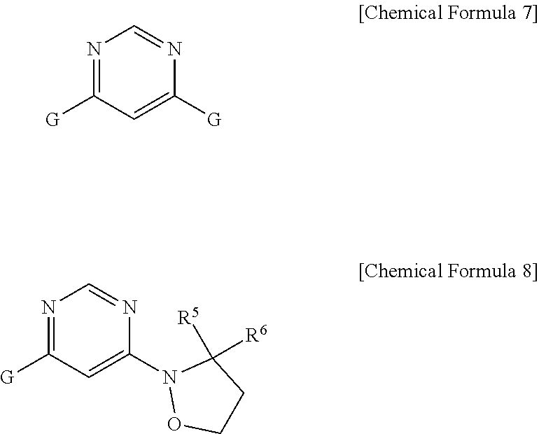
N1=C([G])C=C([G])N=C1.N1=C([G])C=C(N2OCCC2([R5])[R6])N=C1
